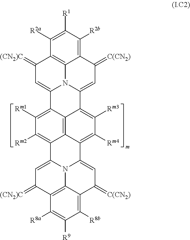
C1([R2a])=C([R1])C([R2b])=C2C3=C1C(=[(CN2)C])C=C1N3C(=CC2=[C(CN2)])C2=C([Rm3])C([Rm4])=C3C4=C2C1=C([Rm1])C([Rm2])=C4C1=CC(=[(CN2)C])C2=C4C(=C([R8b])C([R9])=C2[R8a])C(=[C(CN2)])C=C3N41
